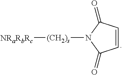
C1=CC(=O)N([(CH2)s][NRaRbRc])C1=O
